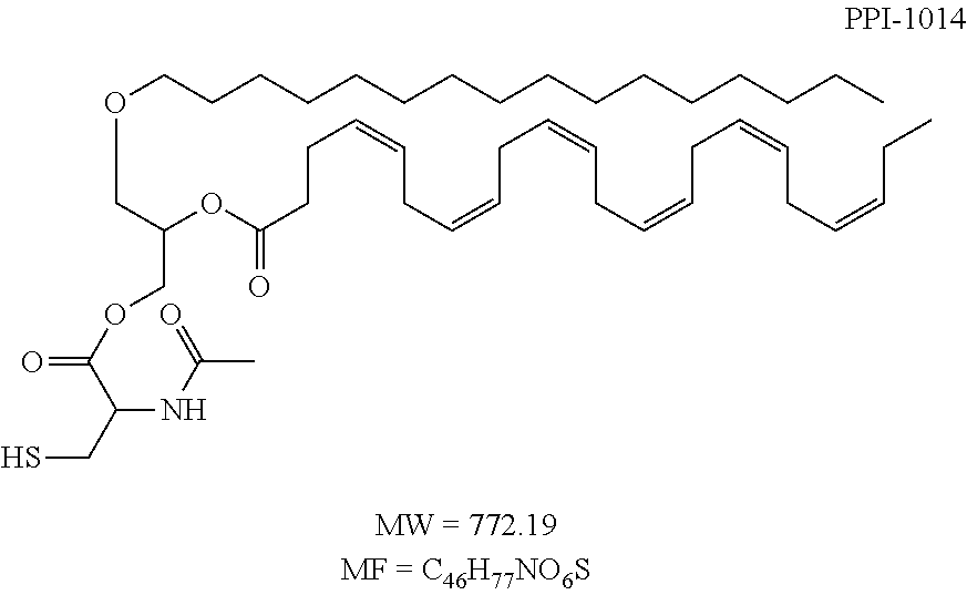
C(CC=CCC=CCC=CCC=CCC=CCCC(OC(COC(C(NC(=O)C)CS)=O)COCCCCCCCCCCCCCCCC)=O)=CCC
